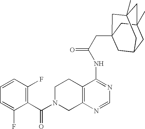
C1N(C(C2=C(F)C=CC=C2F)=O)CC2=C(C1)C(NC(=O)CC13CC4CC(C)(CC(C)(C1)C4)C3)=NC=N2
